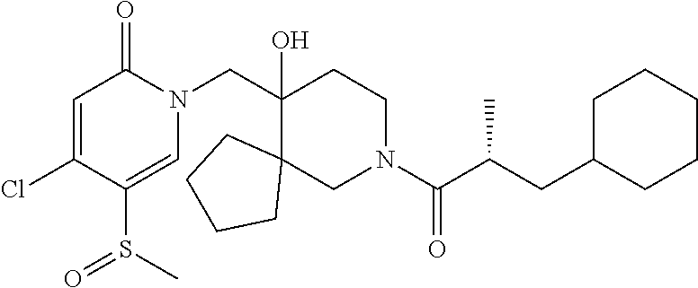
C(C1(O)C2(CN(C(C(CC3CCCCC3)C)=O)CC1)CCCC2)N1C(=O)C=C(Cl)C(S(C)=O)=C1
